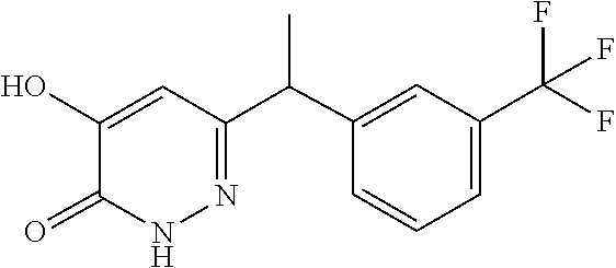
N1N=C(C(C)C2=CC(C(F)(F)F)=CC=C2)C=C(O)C1=O
